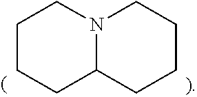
N12C(CCCC1)CCCC2
